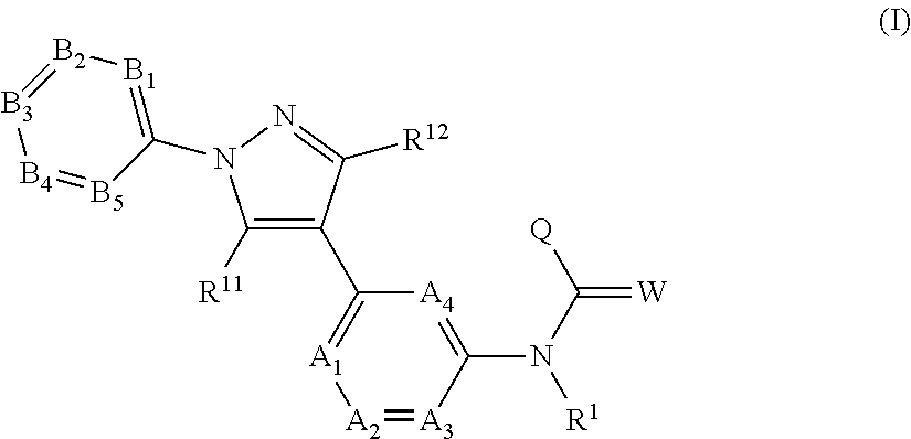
C1(N(C([Q])=[W])[R1])=[A4]C(C2=C([R11])N(C3=[B1][B2]=[B3][B4]=[B5]3)N=C2[R12])=[A1][A2]=[A3]1
